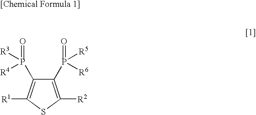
C1(P([R5])([R6])=O)=C([R2])SC([R1])=C1P([R3])([R4])=O
